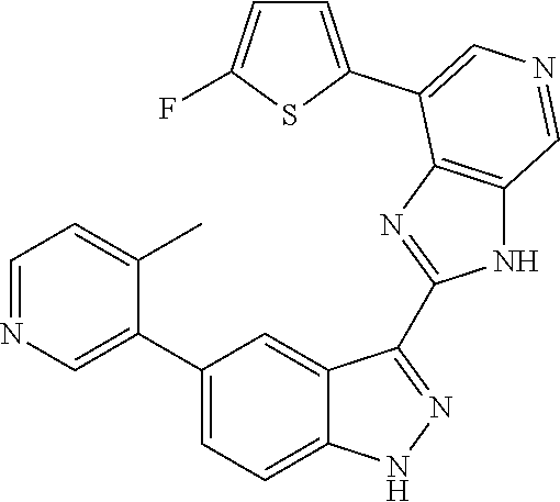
C1(C2=CN=CC=C2C)=CC=C2C(=C1)C(C1=NC3=C(N1)C=NC=C3C1=CC=C(F)S1)=NN2
